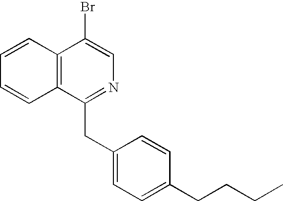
C1(CC2=CC=C(CCCC)C=C2)=NC=C(Br)C2=C1C=CC=C2
